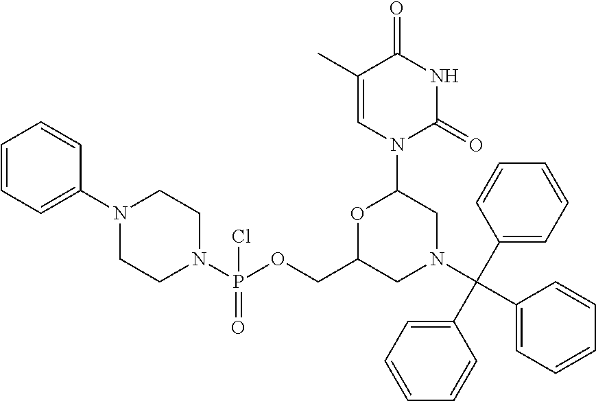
C1(C(C2=CC=CC=C2)(N2CC(N3C(=O)NC(=O)C(C)=C3)OC(COP(N3CCN(C4=CC=CC=C4)CC3)(=O)Cl)C2)C2=CC=CC=C2)=CC=CC=C1
